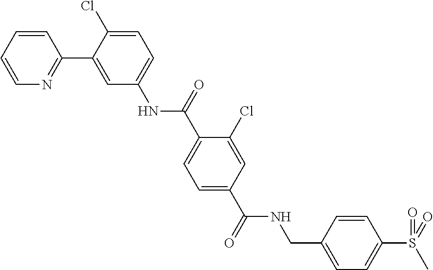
C1=CC=CN=C1C1=CC(NC(C2=CC=C(C(NCC3=CC=C(S(=O)(C)=O)C=C3)=O)C=C2Cl)=O)=CC=C1Cl
